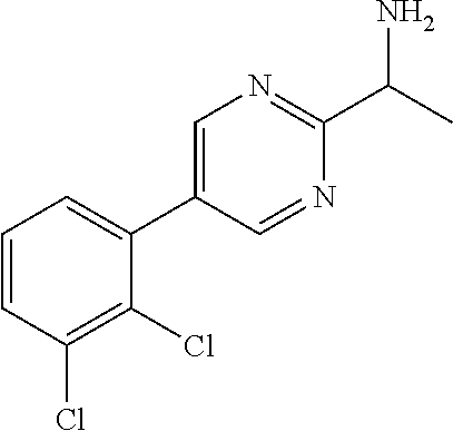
C1=CC(Cl)=C(Cl)C(C2=CN=C(C(N)C)N=C2)=C1
